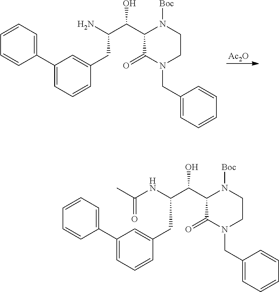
[Ac2O].C1(C2=CC=CC=C2)=CC=CC(CC(C(C2C(=O)N(CC3=CC=CC=C3)CCN2[Boc])O)N)=C1.C1(C2=CC=CC=C2)=CC=CC(CC(C(C2C(=O)N(CC3=CC=CC=C3)CCN2[Boc])O)NC(C)=O)=C1
